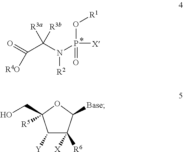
O=C(C(N(P([X])(=O)O[R1])[R2])([R3a])[R3b])[R4O].C1([Y])C([X])([R6])C([Base])OC1([R5])CO
